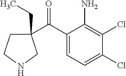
C(=O)(C1(CC)CCNC1)C1=CC=C(Cl)C(Cl)=C1N
